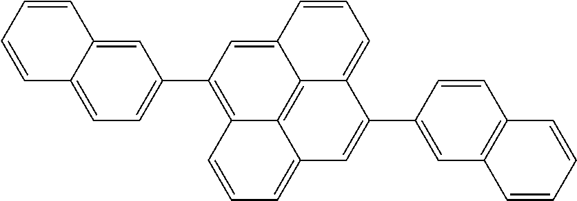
C1=C2C(=CC=C1C1=C3C4=C5C(=C1)C=CC=C5C(C1=CC5=C(C=C1)C=CC=C5)=CC4=CC=C3)C=CC=C2
